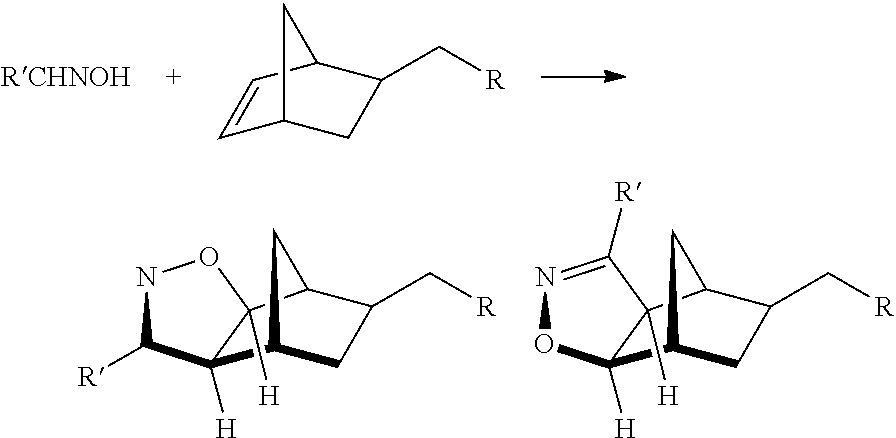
C1=CC2C(C[R])CC1C2.C12CC(C[R])C(C1)C1([H])C2([H])C([R])NO1.C12CC(C[R])C(C1)C1([H])C2([H])ON=C1[R]
